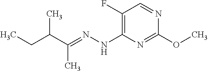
C(C)(CC)C(=NNC1=C(F)C=NC(OC)=N1)C
